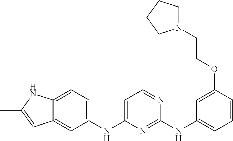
C12=CC(NC3=CC=NC(NC4=CC=CC(OCCN5CCCC5)=C4)=N3)=CC=C1NC(C)=C2
